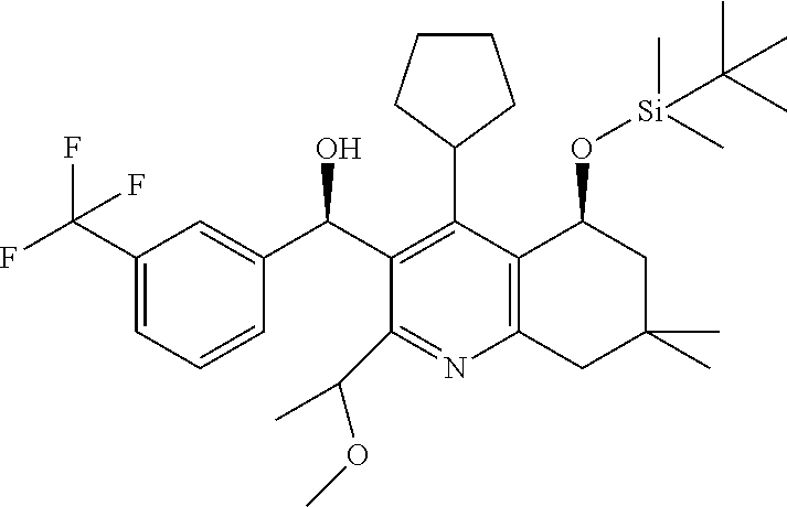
C1(C(F)(F)F)=CC=CC(C(C2=C(C3CCCC3)C3=C(N=C2C(C)OC)CC(C)(C)CC3O[Si](C)(C)C(C)(C)C)O)=C1
